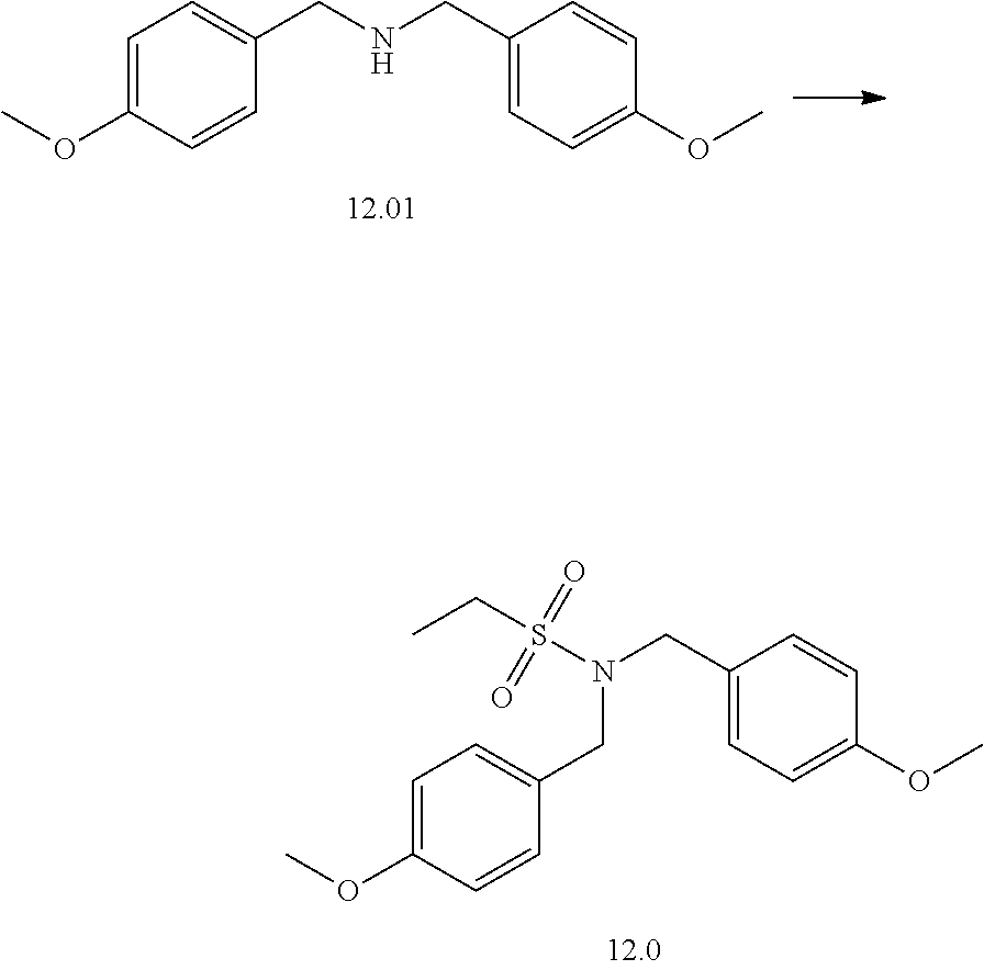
C1=C(OC)C=CC(CN(CC2=CC=C(OC)C=C2)S(CC)(=O)=O)=C1.C1=C(OC)C=CC(CNCC2=CC=C(OC)C=C2)=C1
